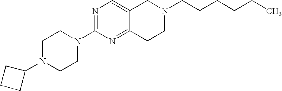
C1N(C2CCC2)CCN(C2=NC=C3C(=N2)CCN(CCCCCC)C3)C1
